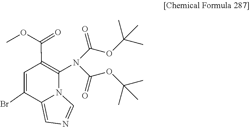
C1=NC=C2N1C(N(C(OC(C)(C)C)=O)C(OC(C)(C)C)=O)=C(C(OC)=O)C=C2Br
